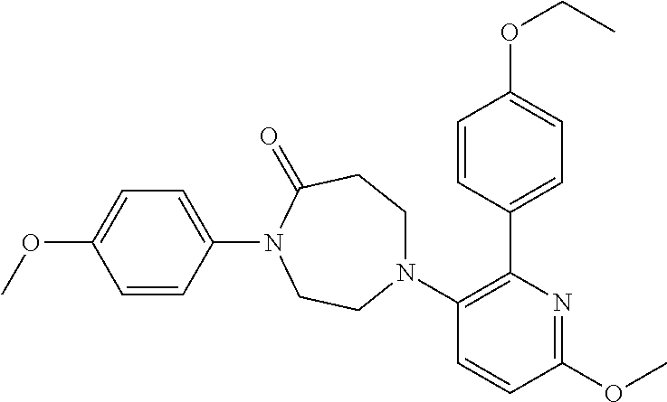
O(C1=CC=C(N2C(=O)CCN(C3=C(C4=CC=C(OCC)C=C4)N=C(OC)C=C3)CC2)C=C1)C
